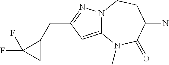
C12=CC(CC3C(F)(F)C3)=NN1CCC(N)C(=O)N2C
